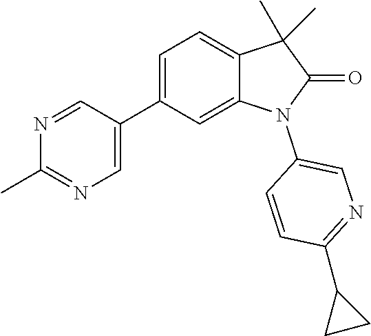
C12=CC=C(C3=CN=C(C)N=C3)C=C1N(C1=CN=C(C3CC3)C=C1)C(=O)C2(C)C
